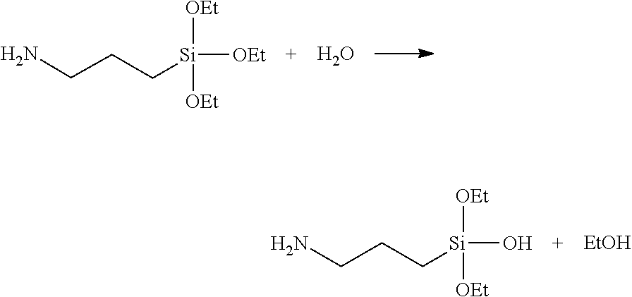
[Si](CCCN)([OEt])([OEt])[OEt].O.[Si](CCCN)(O)([OEt])[OEt].[EtOH]
